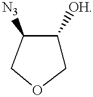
C1C([OH])C([N3])CO1
